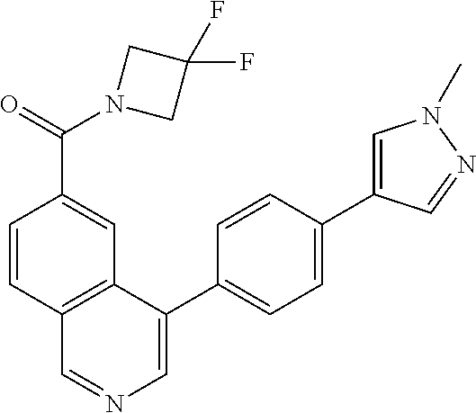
C1=CC(C(N2CC(F)(F)C2)=O)=CC2=C1C=NC=C2C1=CC=C(C2=CN(C)N=C2)C=C1
